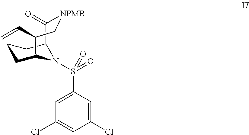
C1CC2N(S(=O)(C3=CC(Cl)=CC(Cl)=C3)=O)C(C1)C(=O)[NPMB]CC2C=C
